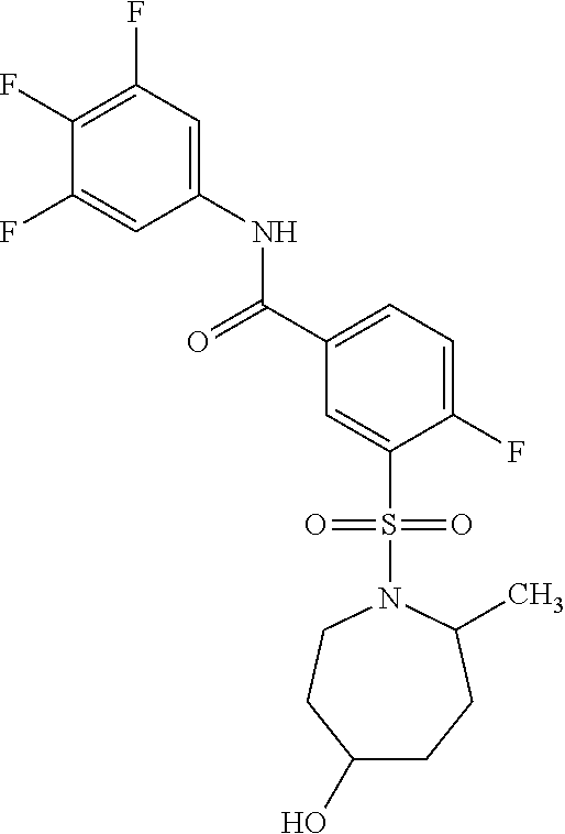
C1(F)=C(F)C=C(NC(=O)C2=CC=C(F)C(S(=O)(=O)N3CCC(O)CCC3C)=C2)C=C1F
